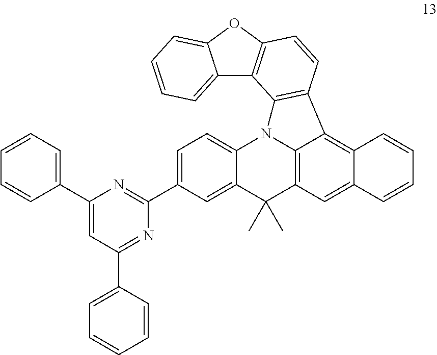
C12=CC=CC=C1OC1=C2C2=C(C=C1)C1=C3C(=CC4=C1N2C1=CC=C(C2=NC(C5=CC=CC=C5)=CC(C5=CC=CC=C5)=N2)C=C1C4(C)C)C=CC=C3
